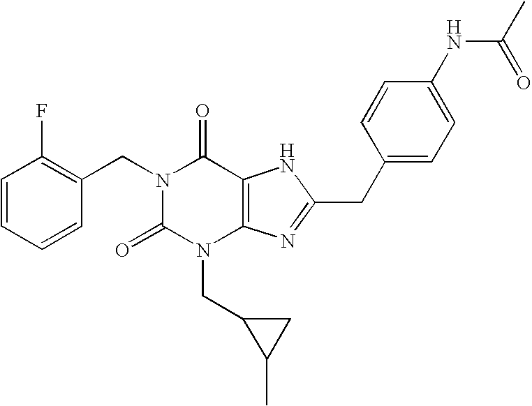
C1=CC=CC(CN2C(=O)N(CC3C(C)C3)C3=C(C2=O)NC(CC2=CC=C(NC(C)=O)C=C2)=N3)=C1F
